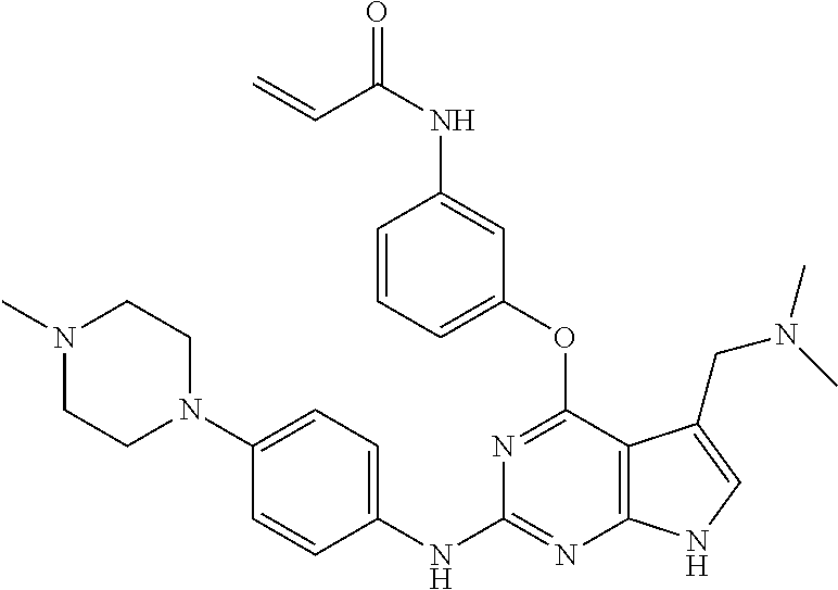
C1(NC2=NC3=C(C(OC4=CC=CC(NC(C=C)=O)=C4)=N2)C(CN(C)C)=CN3)=CC=C(N2CCN(C)CC2)C=C1
